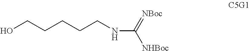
C(CCCNC([NHBoc])=[NBoc])CO
